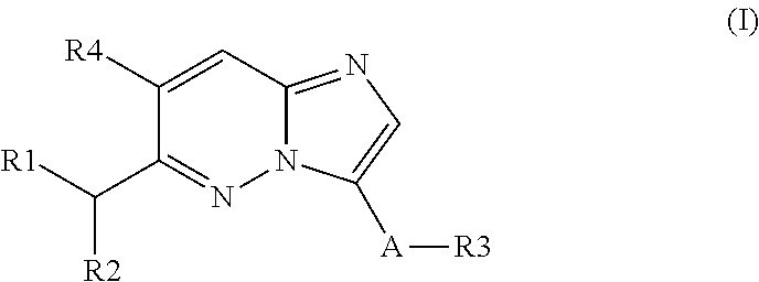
C1([R4])=CC2=NC=C([A][R3])N2N=C1C([R1])[R2]
